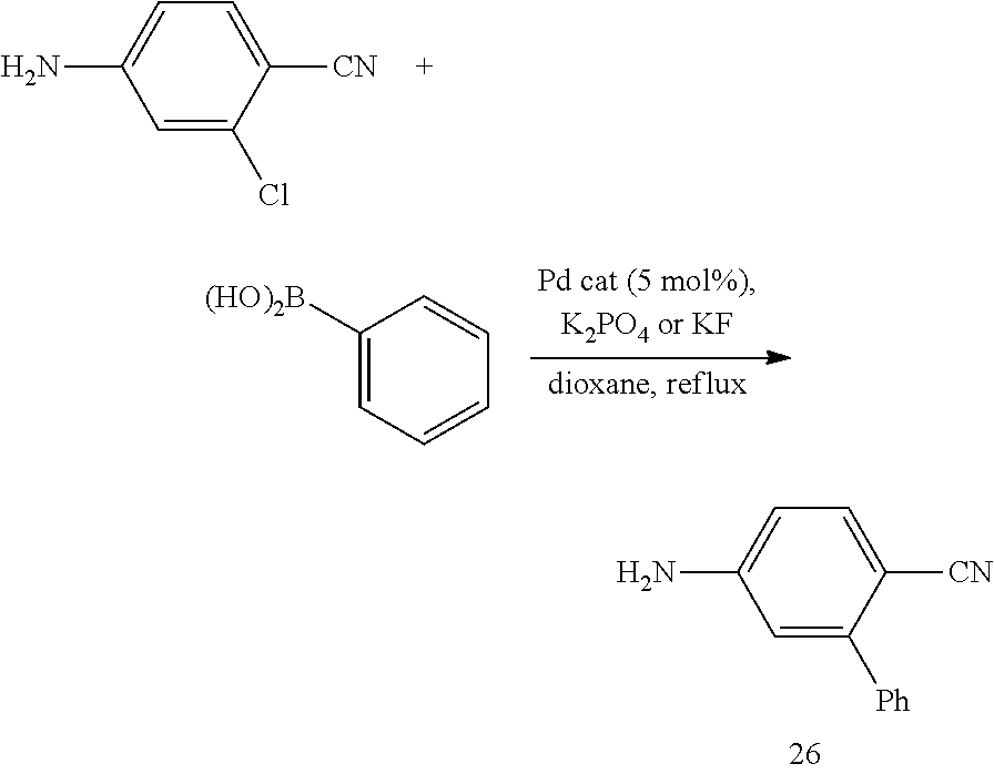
C1=C(Cl)C([CN])=CC=C1N.C1([(HO)2B])=CC=CC=C1.C1=C([Ph])C([CN])=CC=C1N
